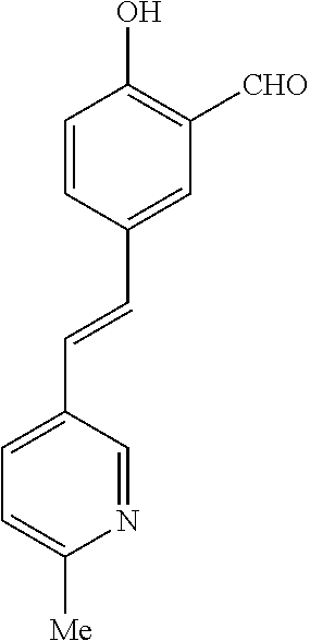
C1=CC(C=CC2=CC=C([Me])N=C2)=CC([CHO])=C1O
